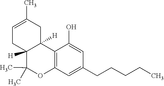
C1=C(CCCCC)C=C(O)C2=C1OC(C)(C)C1([H])CC=C(C)CC21[H]
